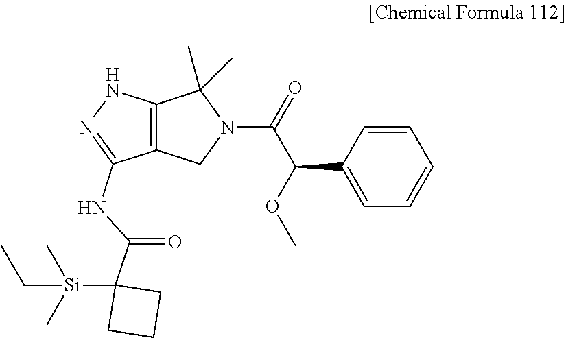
C1=C(C(OC)C(=O)N2C(C)(C)C3=C(C2)C(NC(C2([Si](CC)(C)C)CCC2)=O)=NN3)C=CC=C1
